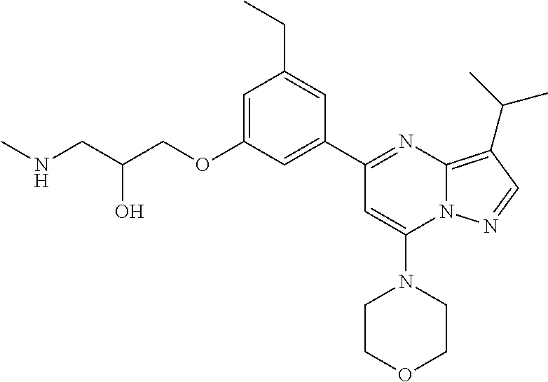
C1=C(OCC(CNC)O)C=C(C2=NC3=C(C(C)C)C=NN3C(N3CCOCC3)=C2)C=C1CC
